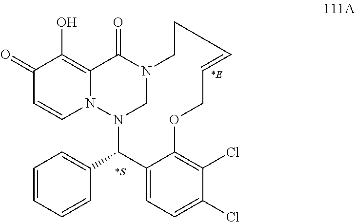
C1(=O)C=CN2C(=C1O)C(=O)N1CN2C(C2=CC=CC=C2)C2=CC=C(Cl)C(Cl)=C2OCC=CCC1.[*S].[*E]
